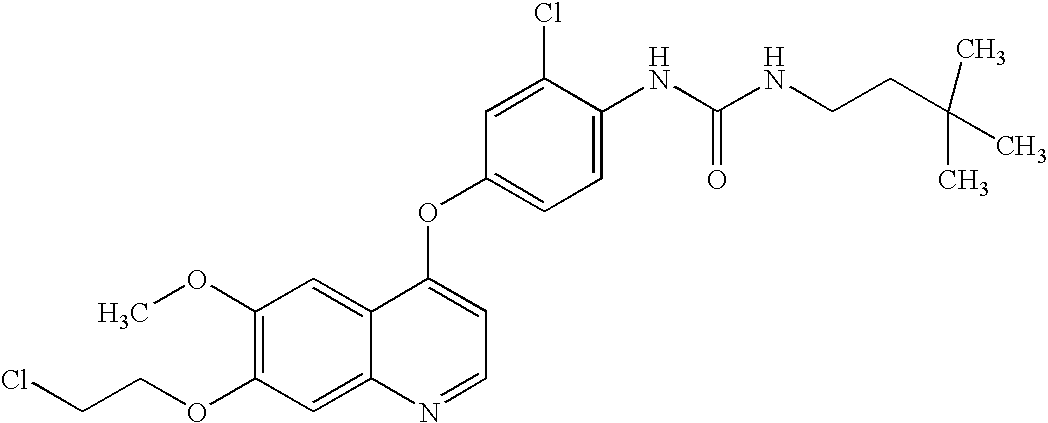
C1(OC)=C(OCCCl)C=C2C(=C1)C(OC1=CC=C(NC(NCCC(C)(C)C)=O)C(Cl)=C1)=CC=N2
